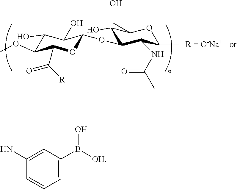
C1(O)C(OC)C(C([R])=O)OC(OC2C(O)C(CO)OC(C)C2NC(C)=O)C1O.C1=CC=C(B(O)[OH])C=C1N
